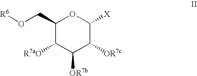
C1(CO[R6])C([R7aO])C([OR7b])C([OR7c])C([X])O1
